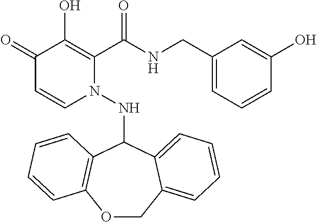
C1(=O)C=CN(NC2C3=C(OCC4=CC=CC=C24)C=CC=C3)C(C(NCC2=CC=CC(O)=C2)=O)=C1O
